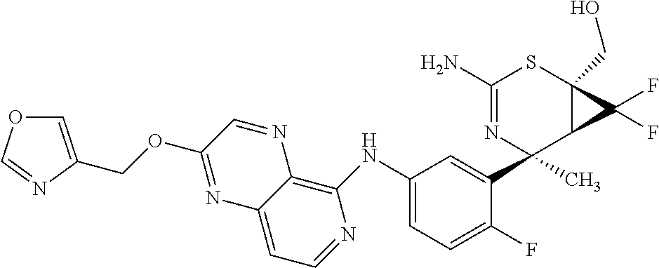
C1(NC2=CC=C(F)C(C3(C)C4C(F)(F)C4(CO)SC(N)=N3)=C2)=C2C(=CC=N1)N=C(OCC1=COC=N1)C=N2
